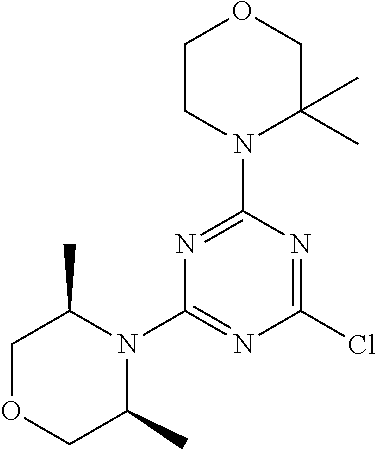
C1CN(C2=NC(N3C(C)COCC3C)=NC(Cl)=N2)C(C)(C)CO1
